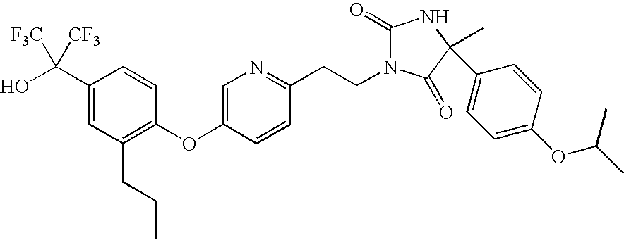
C1(C(O)([CF3])[F3C])=CC(CCC)=C(OC2=CN=C(CCN3C(=O)NC(C4=CC=C(OC(C)C)C=C4)(C)C3=O)C=C2)C=C1
